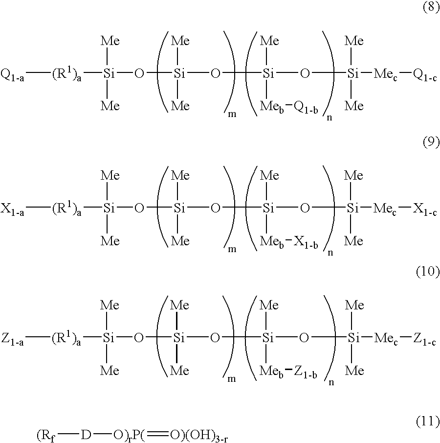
[(R1)a]([Q1-a])[Si]([Me])([Me])O[Si]([Me])([Me])O[Si]([Me])([Meb][Q1-b])O[Si]([Me])([Me])[Mec][Q1-c].[(R1)a]([X1-a])[Si]([Me])([Me])O[Si]([Me])([Me])O[Si]([Me])([Meb][X1-b])O[Si]([Me])([Me])[Mec][X1-c].[(R1)a]([Z1-a])[Si]([Me])([Me])O[Si]([Me])([Me])O[Si]([Me])([Meb][Z1-b])O[Si]([Me])([Me])[Mec][Z1-c].[(Rf][D][O)rP(]=[O)(OH)3-r]
